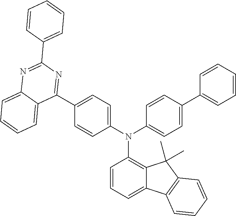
N(C1=C2C(=CC=C1)C1=C(C2(C)C)C=CC=C1)(C1=CC=C(C2=NC(C3=CC=CC=C3)=NC3=CC=CC=C23)C=C1)C1=CC=C(C2=CC=CC=C2)C=C1
